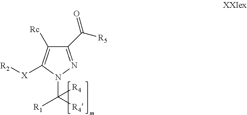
C1(C([R5])=O)=NN(C([R4])([R1])[R4])C([X][R2])=C1[Rc]
